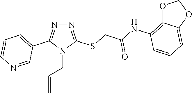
N1=C(SCC(NC2=C3C(=CC=C2)OCO3)=O)N(CC=C)C(C2=CC=CN=C2)=N1
